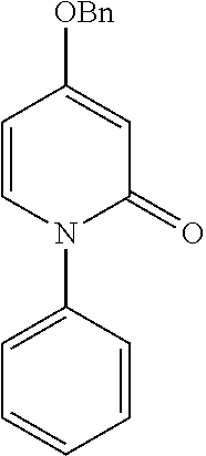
C1=CC([OBn])=CC(=O)N1C1=CC=CC=C1
